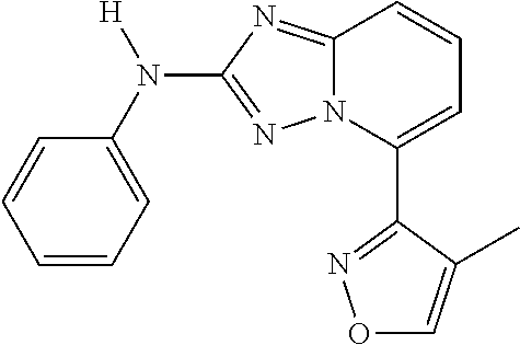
C1=CC=C(N([H])C2=NN3C(=N2)C=CC=C3C2=NOC=C2C)C=C1
